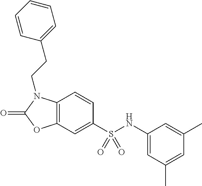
C1=CC2=C(C=C1S(NC1=CC(C)=CC(C)=C1)(=O)=O)OC(=O)N2CCC1=CC=CC=C1
